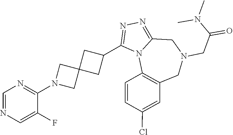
C1=NC=C(F)C(N2CC3(C2)CC(C2=NN=C4N2C2=C(CN(CC(=O)N(C)C)C4)C=C(Cl)C=C2)C3)=N1
